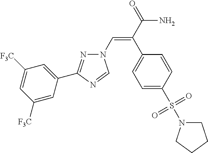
N1(C=C(C(=O)N)C2=CC=C(S(N3CCCC3)(=O)=O)C=C2)N=C(C2=CC([F3C])=CC([F3C])=C2)N=C1
